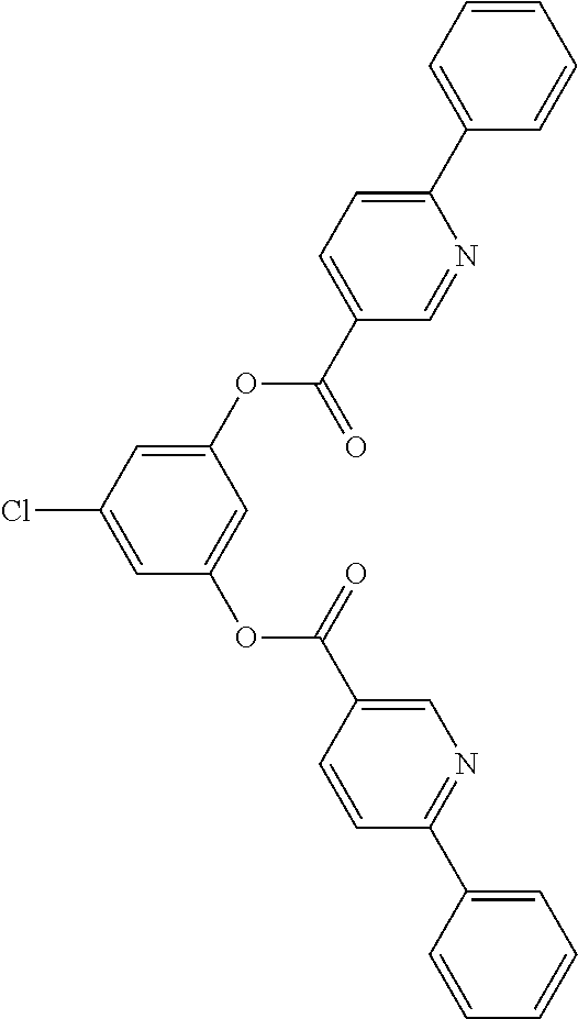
C1(OC(C2=CC=C(C3=CC=CC=C3)N=C2)=O)=CC(Cl)=CC(OC(C2=CN=C(C3=CC=CC=C3)C=C2)=O)=C1
